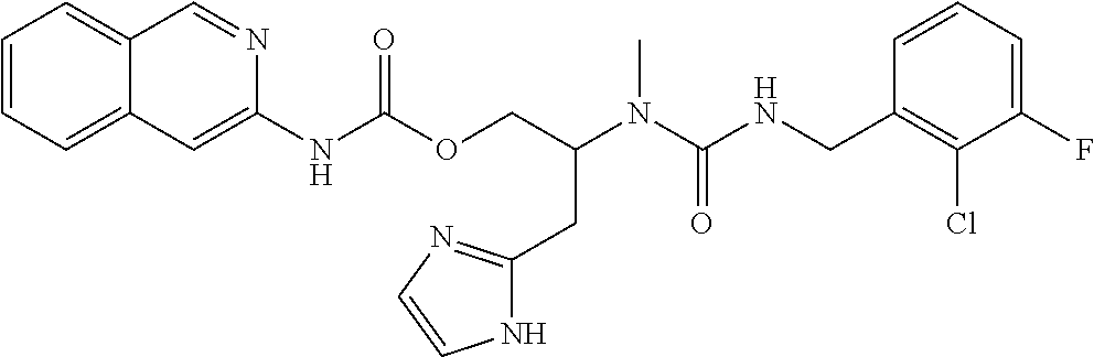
C1=CC(CNC(N(C)C(COC(NC2=CC3=CC=CC=C3C=N2)=O)CC2=NC=CN2)=O)=C(Cl)C(F)=C1
